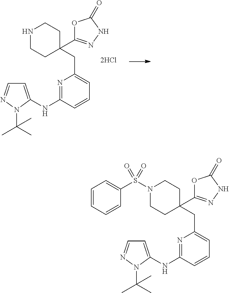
N1CCC(CC2=CC=CC(NC3=CC=NN3C(C)(C)C)=N2)(C2=NNC(=O)O2)CC1.N1(S(C2=CC=CC=C2)(=O)=O)CCC(CC2=CC=CC(NC3=CC=NN3C(C)(C)C)=N2)(C2=NNC(=O)O2)CC1
